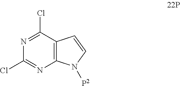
C12=C(C(Cl)=NC(Cl)=N1)C=CN2[P2]
